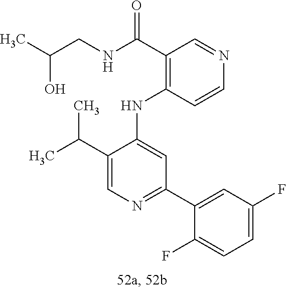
C1(NC2=CC(C3=CC(F)=CC=C3F)=NC=C2C(C)C)=C(C(NCC(C)O)=O)C=NC=C1
